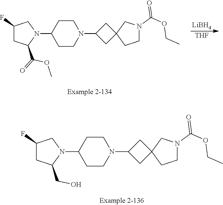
C1N(C(OCC)=O)CC2(C1)CC(N1CCC(N3C(CO)CC(F)C3)CC1)C2.[LiBH4].[THF].C1N(C(OCC)=O)CC2(C1)CC(N1CCC(N3C(C(=O)OC)CC(F)C3)CC1)C2
